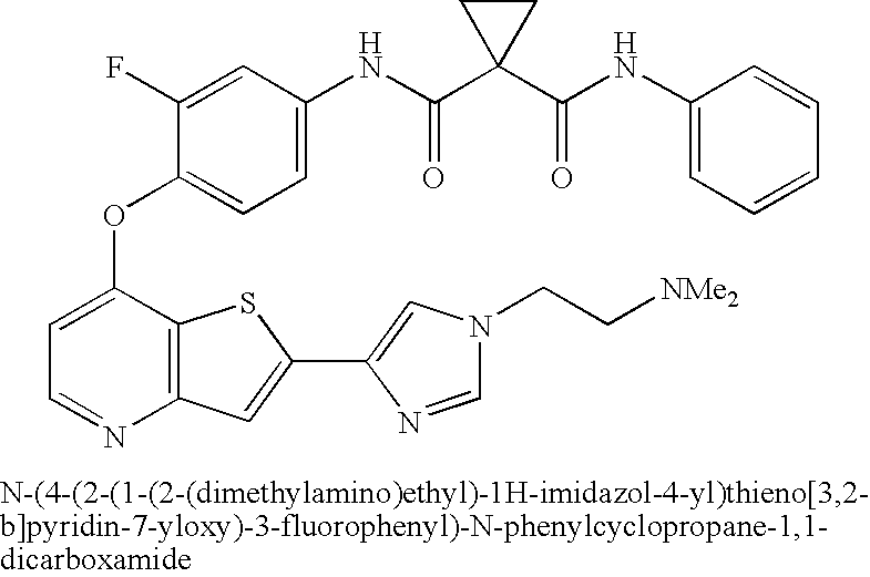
C1=C(OC2=CC=C(NC(=O)C3(C(NC4=CC=CC=C4)=O)CC3)C=C2F)C2=C(N=C1)C=C(C1=CN(CC[NMe2])C=N1)S2
